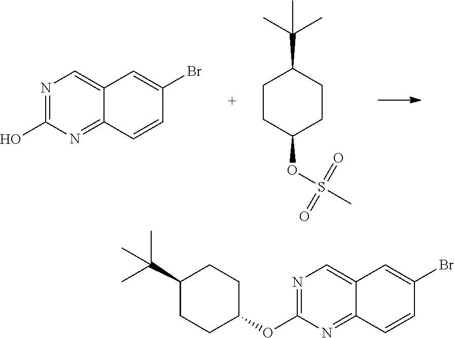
N1=C(O)N=C2C(=C1)C=C(Br)C=C2.C1CC(OS(C)(=O)=O)CCC1C(C)(C)C.N1=C(OC2CCC(C(C)(C)C)CC2)N=C2C(=C1)C=C(Br)C=C2
